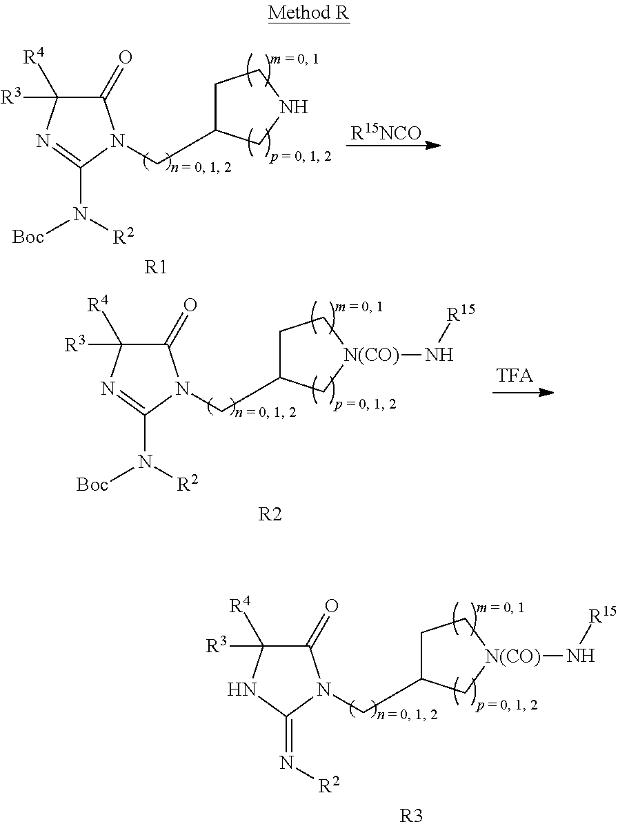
C1(=O)C([R3])([R4])N=C(N([R2])[Boc])N1CC1CCNC1.[R1].[R15NCO].C1(=O)C([R3])([R4])N=C(N([R2])[Boc])N1CC1CC[N(CO)](N[R15])C1.[R2].C1(=O)C([R3])([R4])NC(=N[R2])N1CC1CC[N(CO)](N[R15])C1.[R3]
